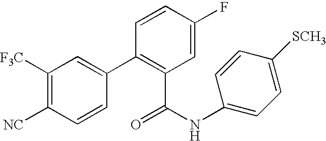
C1([F3C])=C([NC])C=CC(C2=C(C(NC3=CC=C([SCH3])C=C3)=O)C=C(F)C=C2)=C1
